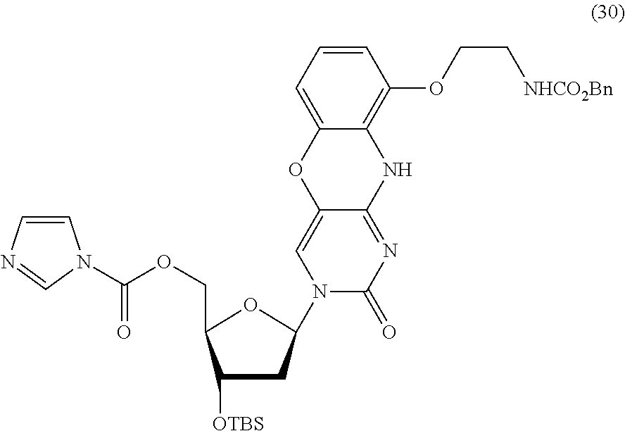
N1(C2CC([OTBS])C(COC(=O)N3C=CN=C3)O2)C(=O)N=C2C(=C1)OC1=CC=CC(OCC[NHCO2Bn])=C1N2
